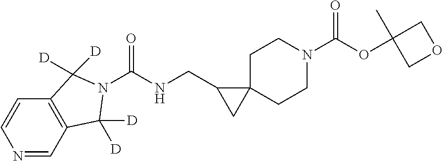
O=C(OC1(C)COC1)N1CCC2(CC1)C(CNC(=O)N1C([D])([D])C3=C(C=CN=C3)C1([D])[D])C2
